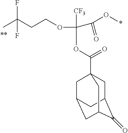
CC(CCOC([CF3])(OC(=O)C12CC3C(=O)C(CC(C1)C3)C2)C(O*)=O)(F)F
